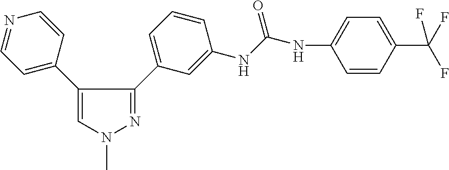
C1=C(C2=CN(C)N=C2C2=CC=CC(NC(NC3=CC=C(C(F)(F)F)C=C3)=O)=C2)C=CN=C1
